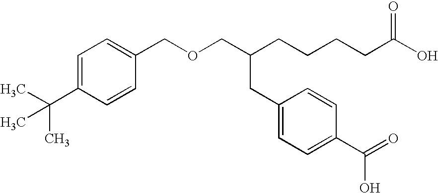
C(OCC(CCCCC(O)=O)CC1=CC=C(C(=O)O)C=C1)C1=CC=C(C(C)(C)C)C=C1
